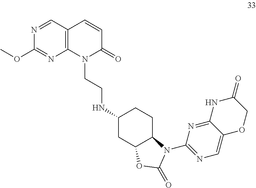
N1(CCNC2CC3C(CC2)N(C2=NC=C4C(=N2)NC(=O)CO4)C(=O)O3)C(=O)C=CC2=C1N=C(OC)N=C2
